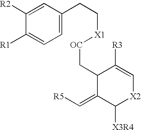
C1([R2])=CC(CC[X1][OC]CC2C([R3])=C[X2]C([X3R4])C2=C[R5])=CC=C1[R1]
